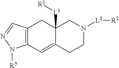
C12=C(C=C3C([L1][R1])(C1)CN([L2][R2])CC3)N([R5])N=C2
